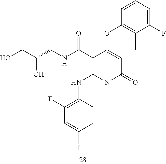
C1(C(NCC(CO)O)=O)=C(NC2=C(F)C=C(I)C=C2)N(C)C(=O)C=C1OC1=C(C)C(F)=CC=C1
